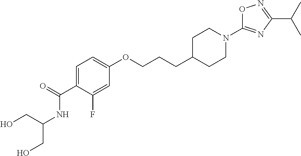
C1=C(C(=O)NC(CO)CO)C(F)=CC(OCCCC2CCN(C3=NC(C(C)C)=NO3)CC2)=C1
